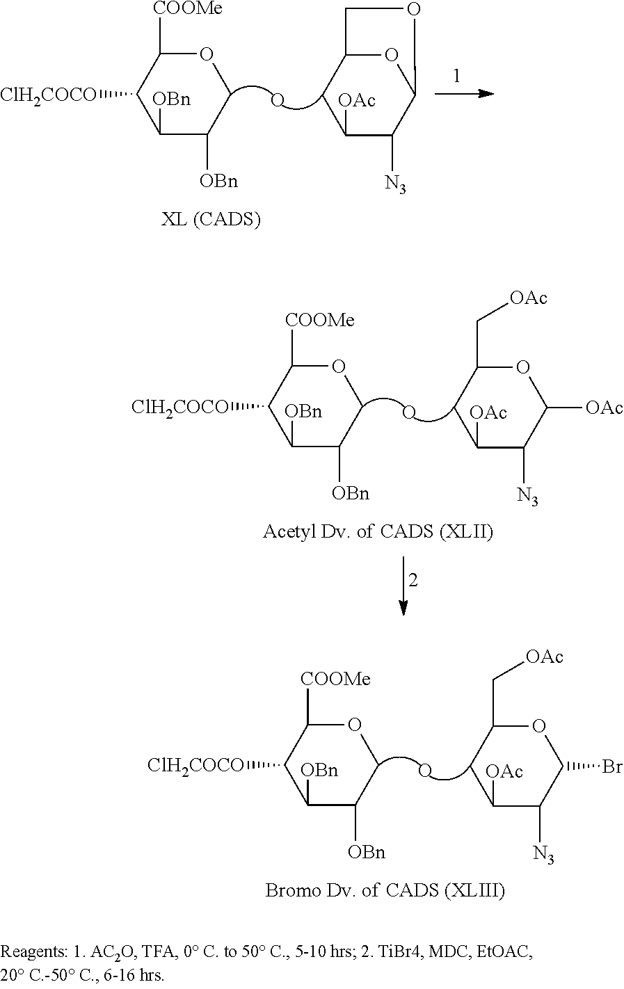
O1C([COOMe])C([ClH2COCO])C([OBn])C([OBn])C1.O.O1C2CC([OAc])C([N3])C1OC2.O1C([COOMe])C([ClH2COCO])C([OBn])C([OBn])C1.O.O1C(C[OAc])CC([OAc])C([N3])C1[OAc].O1C([COOMe])C([ClH2COCO])C([OBn])C([OBn])C1.O.O1C(C[OAc])CC([OAc])C([N3])C1Br
